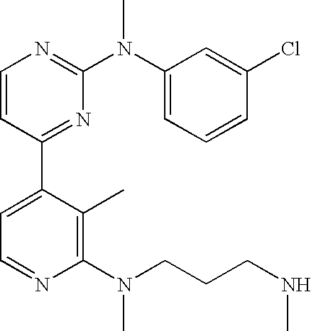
C1=CC(C2=CC=NC(N(CCCNC)C)=C2C)=NC(N(C2=CC=CC(Cl)=C2)C)=N1
